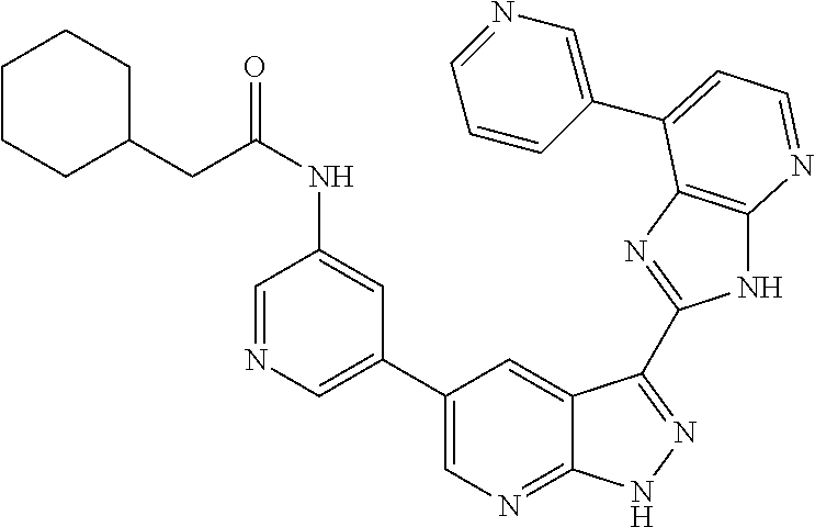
C1(C2=CN=C3C(=C2)C(C2=NC4=C(N2)N=CC=C4C2=CN=CC=C2)=NN3)=CN=CC(NC(CC2CCCCC2)=O)=C1
